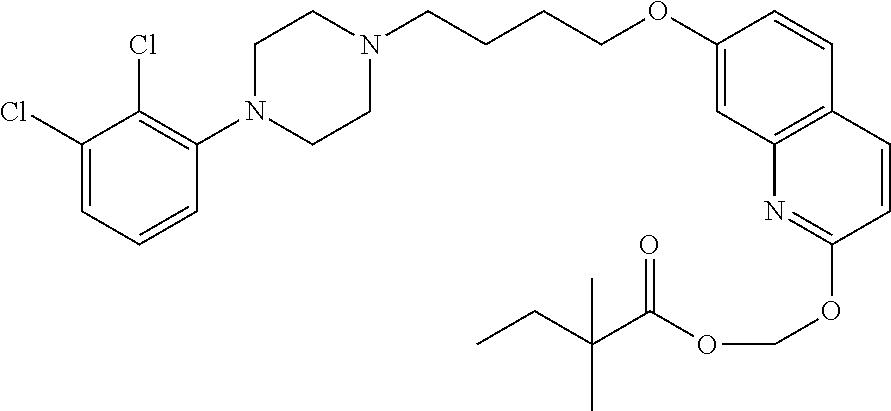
C1(Cl)=CC=CC(N2CCN(CCCCOC3=CC4=C(C=C3)C=CC(OCOC(=O)C(CC)(C)C)=N4)CC2)=C1Cl
